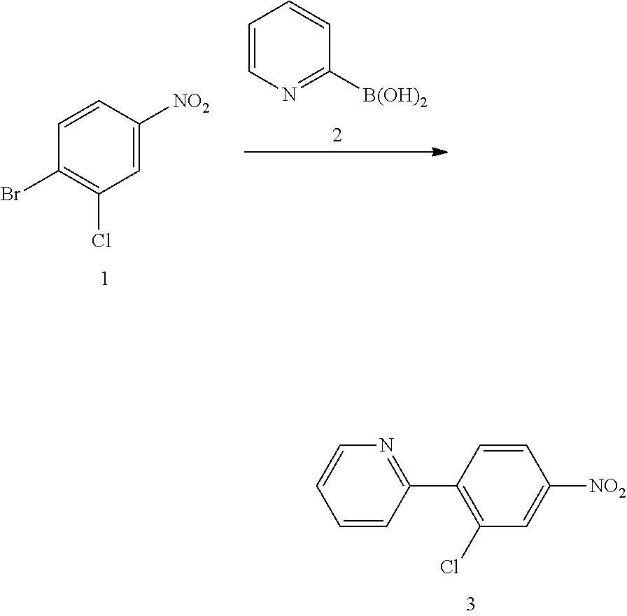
C1=CC(C2=C(Cl)C=C([NO2])C=C2)=NC=C1.C1=CC([NO2])=CC(Cl)=C1Br.C1=CC([B(OH)2])=NC=C1
